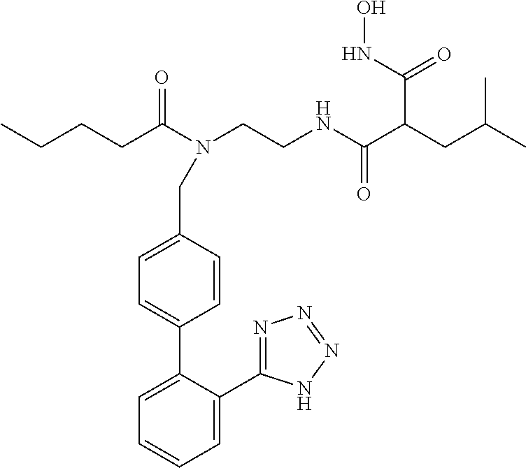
CCCCC(N(CC1=CC=C(C2=CC=CC=C2C2=NN=NN2)C=C1)CCNC(=O)C(CC(C)C)C(NO)=O)=O
